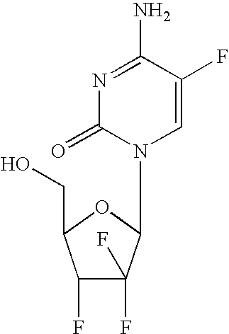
C1=C(F)C(N)=NC(=O)N1C1C(F)(F)C(F)C(CO)O1
